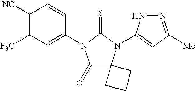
C1([NC])=C([F3C])C=C(N2C(=O)C3(N(C4=CC([Me])=NN4)C2=S)CCC3)C=C1
